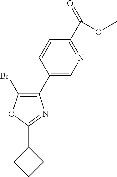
C1(Br)=C(C2=CN=C(C(=O)OC)C=C2)N=C(C2CCC2)O1
